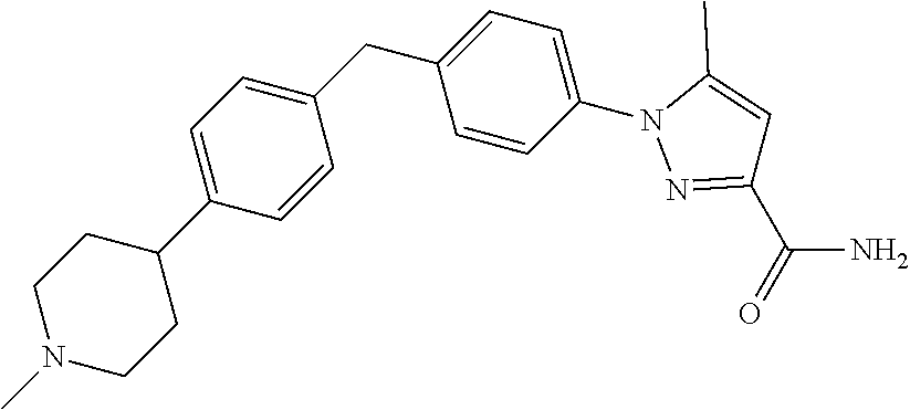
C1=C(C2CCN(C)CC2)C=CC(CC2=CC=C(N3N=C(C(=O)N)C=C3C)C=C2)=C1
